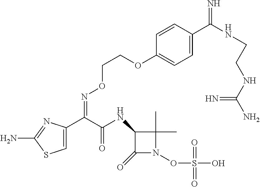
C1=C(C(C(NC2C(=O)N(OS(O)(=O)=O)C2(C)C)=O)=NOCCOC2=CC=C(C(NCCNC(N)=N)=N)C=C2)N=C(N)S1
